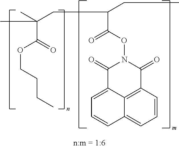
C12=C3C=CC=C1C=CC=C2C(=O)N(OC(C(CC(C)(C(=O)OCCCC)C)CC)=O)C3=O
